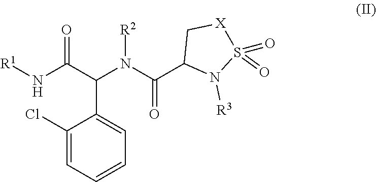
[R2]N(C(=O)C1N([R3])S(=O)(=O)[X]C1)C(C1=CC=CC=C1Cl)C(=O)N[R1]
